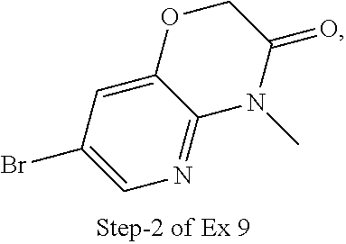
C12=CC(Br)=CN=C1N(C)C(=O)CO2
